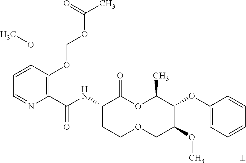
C1(C(NC2CCOCC(OC)C(OC3=CC=CC=C3)C(C)OC2=O)=O)=C(OCOC(C)=O)C(OC)=CC=N1
